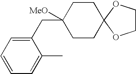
C1(CC2([MeO])CCC3(CC2)OCCO3)=CC=CC=C1C
